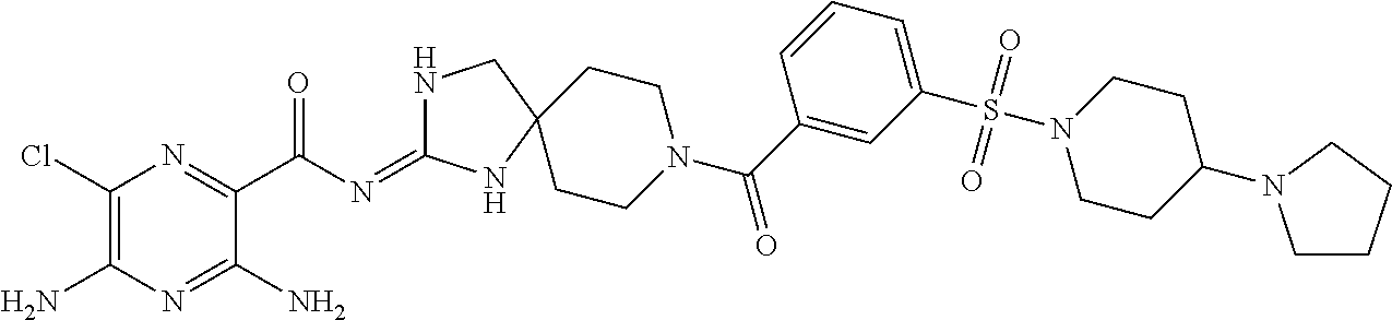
C1(Cl)=C(N)N=C(N)C(C(=O)N=C2NCC3(N2)CCN(C(=O)C2=CC(S(N4CCC(N5CCCC5)CC4)(=O)=O)=CC=C2)CC3)=N1
